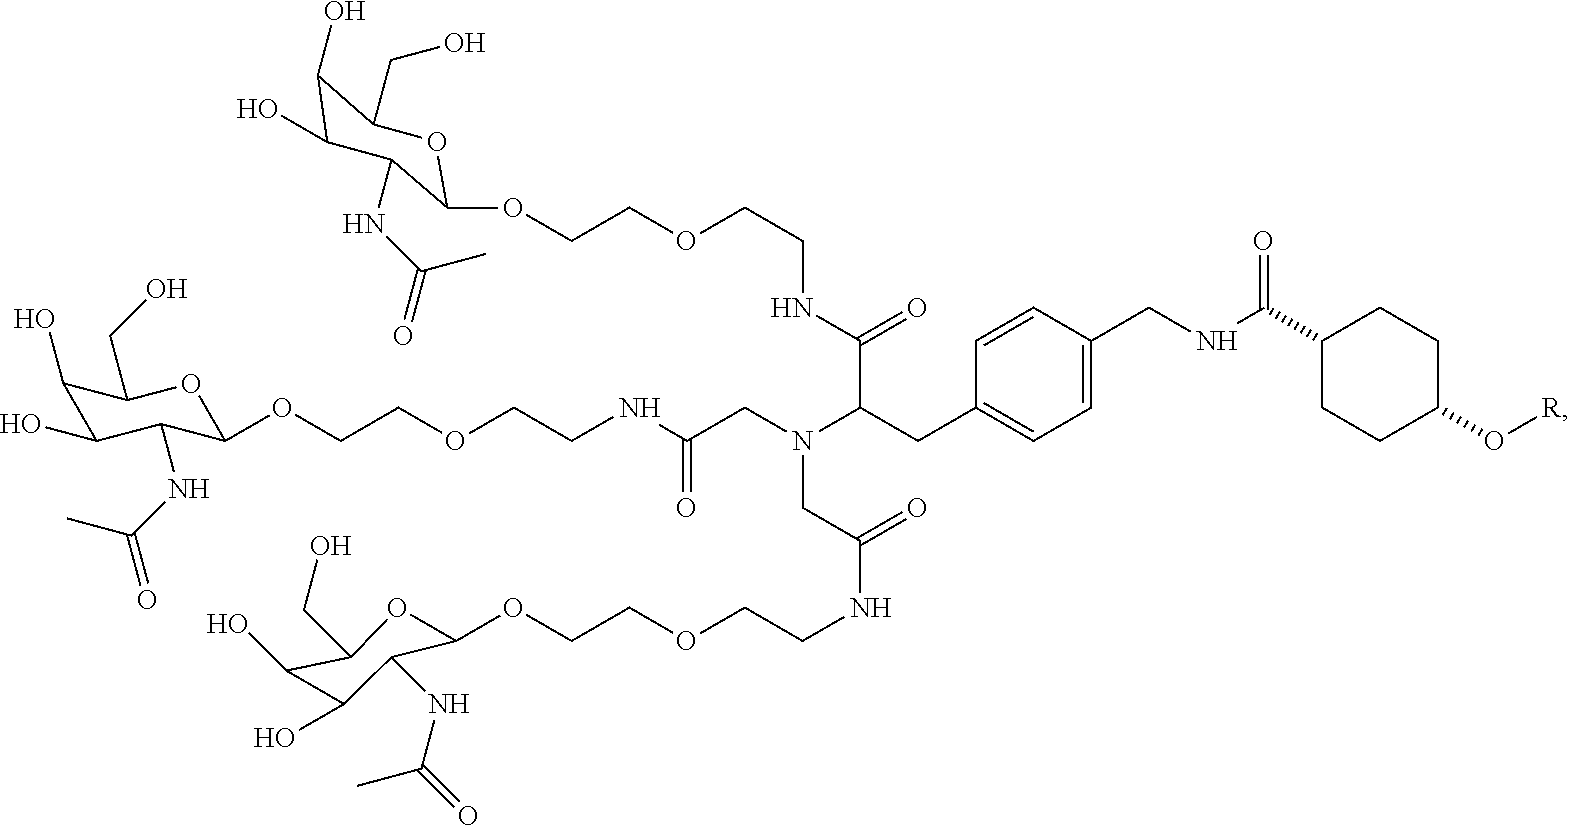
C(NCCOCCOC1C(NC(=O)C)C(O)C(O)C(CO)O1)(=O)CN(CC(NCCOCCOC1C(NC(=O)C)C(O)C(O)C(CO)O1)=O)C(CC1=CC=C(CNC(C2CCC(O[R])CC2)=O)C=C1)C(NCCOCCOC1C(NC(=O)C)C(O)C(O)C(CO)O1)=O
